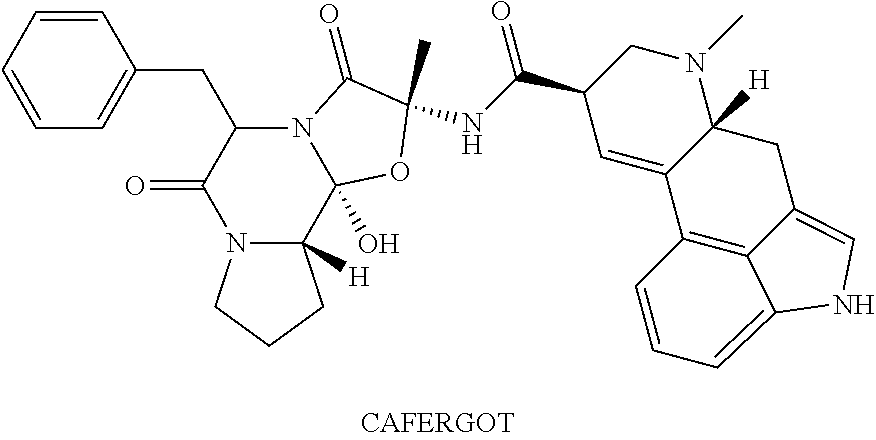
C1=CC=CC=C1CC1C(=O)N2C([H])(C3(O)N1C(=O)C(NC(C1C=C4C([H])(N(C)C1)CC1=CNC5=CC=CC4=C15)=O)(C)O3)CCC2
